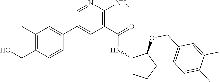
C1=NC(N)=C(C(=O)NC2CCCC2OCC2=CC=C(C)C(C)=C2)C=C1C1=CC(C)=C(CO)C=C1
